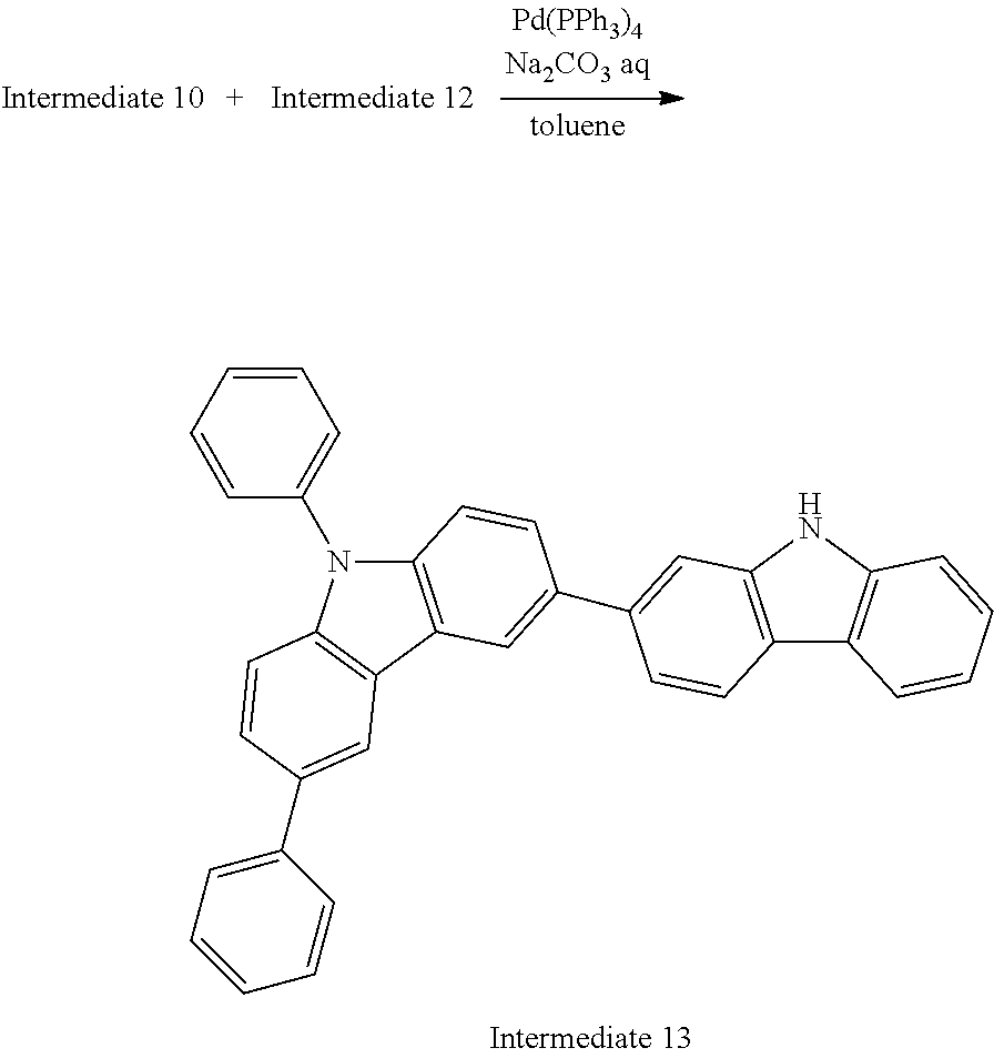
C12=C(C3=C(N1C1=CC=CC=C1)C=CC(C1=CC=CC=C1)=C3)C=C(C1=CC3=C(C4=C(N3)C=CC=C4)C=C1)C=C2
